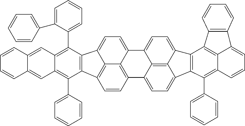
C1(C2=CC=CC=C2C2=CC=CC=C2)=C2C(=C(C3=CC=CC=C3)C3=C1C1=CC=C4C5=C(C=CC3=C51)C1=CC=C3C5=C1C4=CC=C5C1=C3C(C3=CC=CC=C3)=C3C4=C1C1=C(C4=CC=C3)C=CC=C1)C=C1C(=C2)C=CC=C1
